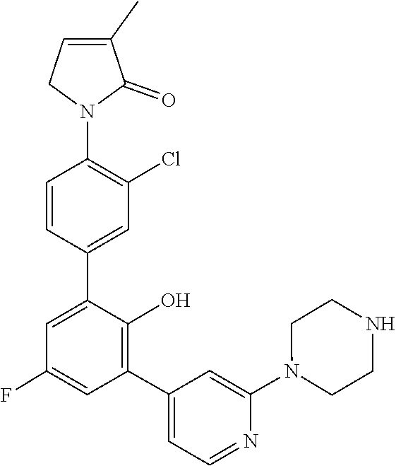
N1(C2=CC(C3=C(O)C(C4=CC(Cl)=C(N5CC=C(C)C5=O)C=C4)=CC(F)=C3)=CC=N2)CCNCC1
